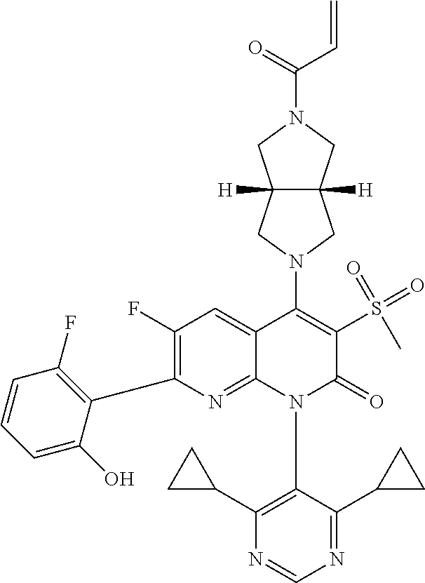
C1(F)=C(C2=C(F)C=CC=C2O)N=C2C(=C1)C(N1CC3([H])C([H])(C1)CN(C(=O)C=C)C3)=C(S(=O)(=O)C)C(=O)N2C1=C(C2CC2)N=CN=C1C1CC1
